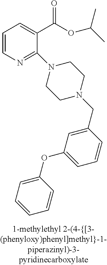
C1=CN=C(N2CCN(CC3=CC(OC4=CC=CC=C4)=CC=C3)CC2)C(C(OC(C)C)=O)=C1
